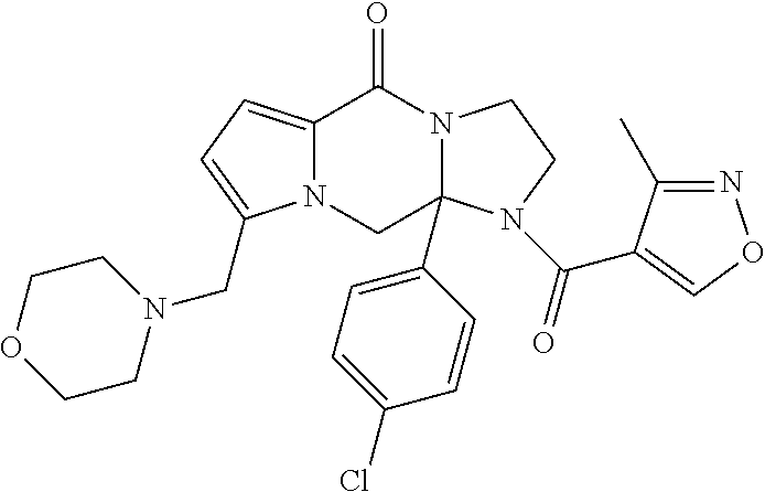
C12=CC=C(CN3CCOCC3)N1CC1(C3=CC=C(Cl)C=C3)N(C2=O)CCN1C(=O)C1=CON=C1C
